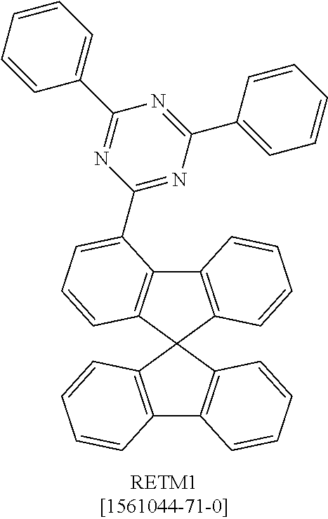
C12=C(C3(C4=C1C=CC=C4)C1=C(C4=C3C=CC=C4C3=NC(C4=CC=CC=C4)=NC(C4=CC=CC=C4)=N3)C=CC=C1)C=CC=C2
